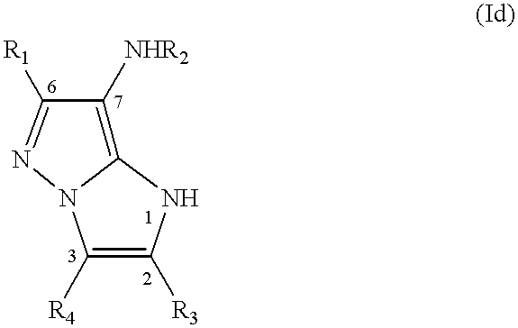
C12=C([NHR2])C([R1])=NN1C([R4])=C([R3])N2
